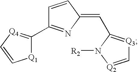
[Q1]1C(C2=NC(=CC3=[Q3]C=[Q2]N3[R2])C=C2)=[Q4]C=C1
